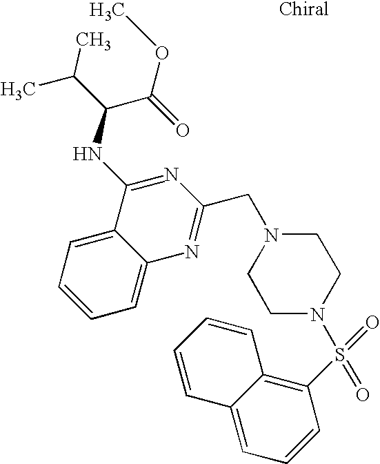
C1=C2C(=CC=C1)C(NC(C(C)C)C(=O)OC)=NC(CN1CCN(S(C3=C4C(=CC=C3)C=CC=C4)(=O)=O)CC1)=N2
